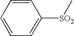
C1=CC=CC=C1[SO2]C
